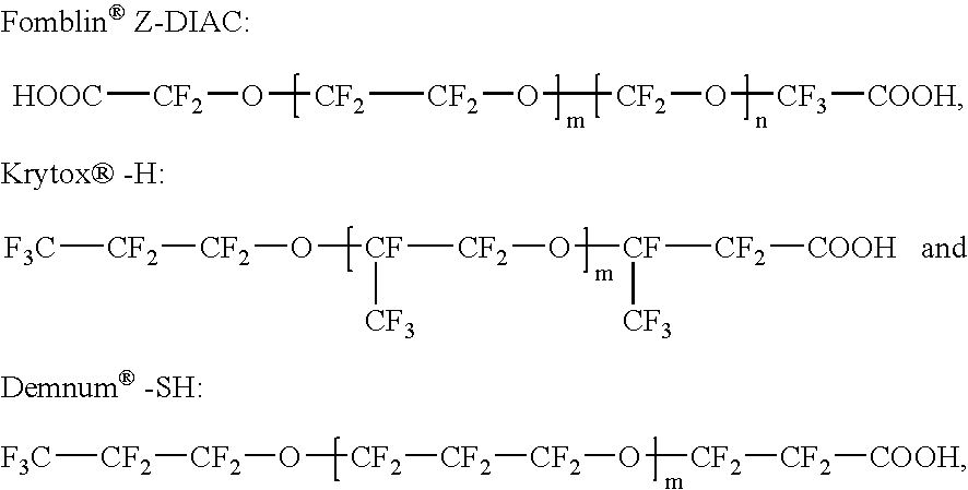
[F3C][CF2][CF2]O[CF2][CF2][CF2]O[CF2][CF2][COOH].[HOOC][CF2]O[CF2][CF2]O[CF2]O[CF3][COOH].[F3C][CF2][CF2]O[CF]([CF2]O[CF]([CF2][COOH])[CF3])[CF3]
